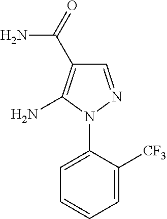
C1=C(N2N=CC(C(=O)N)=C2N)C([CF3])=CC=C1
